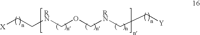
[X]CC[RN]COC[RN]CC[Y]
